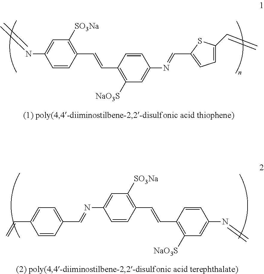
C1=CC(C=CC2=C([NaO3S])C=C(N=CC3=CC=C(C=C)S3)C=C2)=C([SO3Na])C=C1N=C.C1=CC(C=CC2=C([NaO3S])C=C(N=C)C=C2)=C([SO3Na])C=C1N=CC1=CC=C(C=C)C=C1
